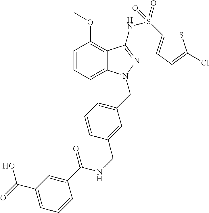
C1=CC=C2C(=C1OC)C(NS(=O)(C1=CC=C(Cl)S1)=O)=NN2CC1=CC=CC(CNC(C2=CC(C(=O)O)=CC=C2)=O)=C1
